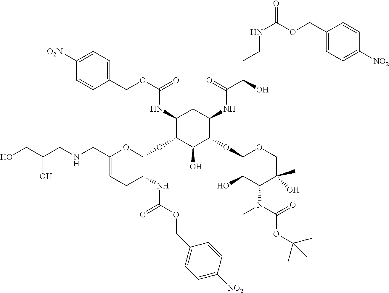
C1(NC(OCC2=CC=C([O2N])C=C2)=O)C(OC2OC(CNCC(CO)O)=CCC2NC(=O)OCC2=CC=C([NO2])C=C2)C(O)C(OC2C(O)C(N(C(OC(C)(C)C)=O)C)C(C)(O)CO2)C(NC(C(CCNC(=O)OCC2=CC=C([NO2])C=C2)O)=O)C1
